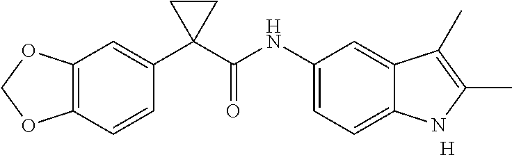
C1(C2(C(NC3=CC=C4C(=C3)C(C)=C(C)N4)=O)CC2)=CC2=C(C=C1)OCO2.[H]
